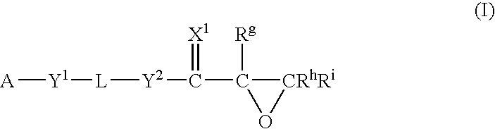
[A][Y1][L][Y2]C(C1([Rg])O[CRhRi]1)=[X1]
